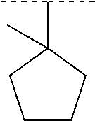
CC(C)C1(C)CCCC1
